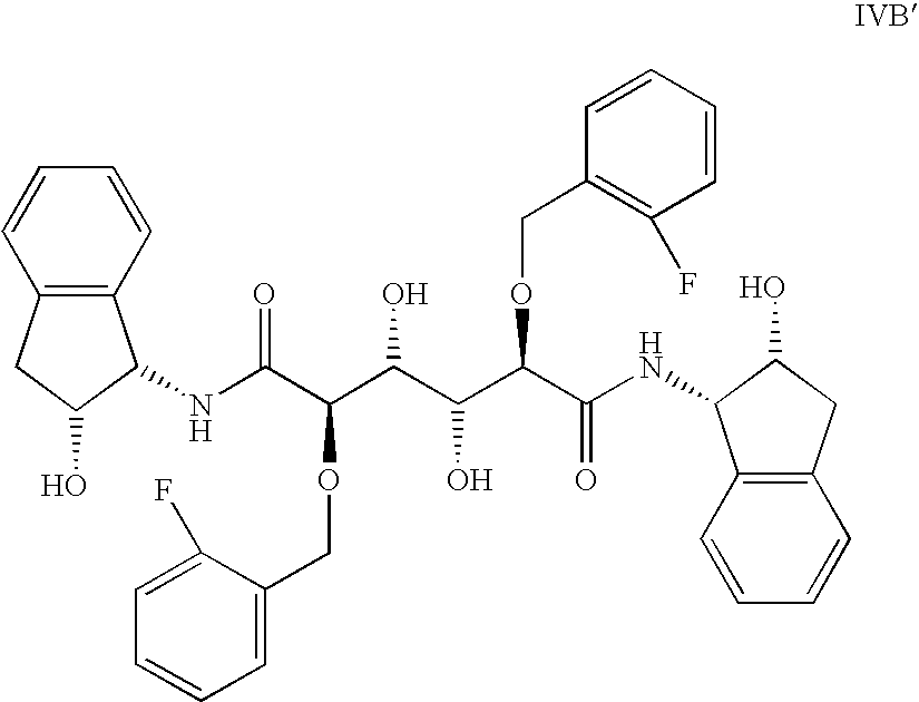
N(C(C(C(C(C(C(NC1C2=C(CC1O)C=CC=C2)=O)OCC1=C(F)C=CC=C1)O)O)OCC1=CC=CC=C1F)=O)C1C2=C(CC1O)C=CC=C2
